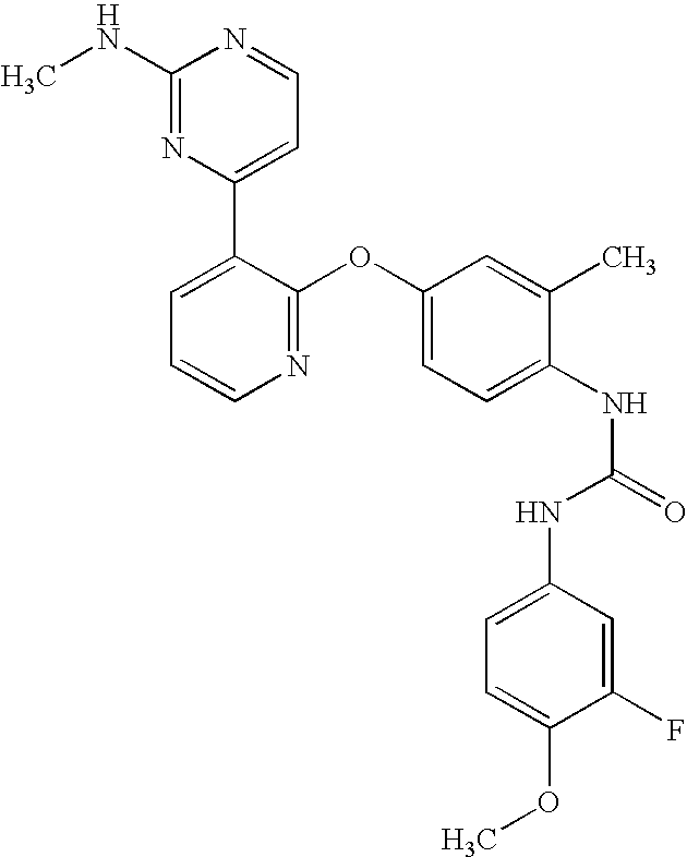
C1(NC)=NC(C2=CC=CN=C2OC2=CC=C(NC(=O)NC3=CC=C(OC)C(F)=C3)C(C)=C2)=CC=N1
